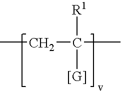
CCC(C)([[G]])[R1]
